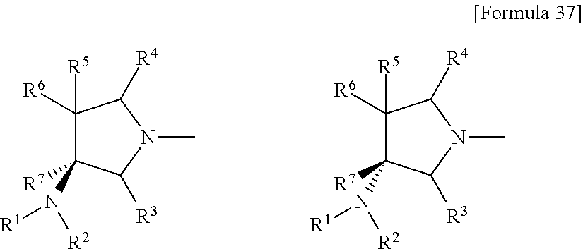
C1([R6])([R5])C([R7])(N([R2])[R1])C([R3])N(C)C1[R4].C1([R6])([R5])C([R7])(N([R2])[R1])C([R3])N(C)C1[R4]
